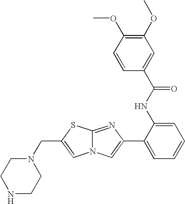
N12C(=NC(C3=CC=CC=C3NC(C3=CC(OC)=C(OC)C=C3)=O)=C1)SC(CN1CCNCC1)=C2
